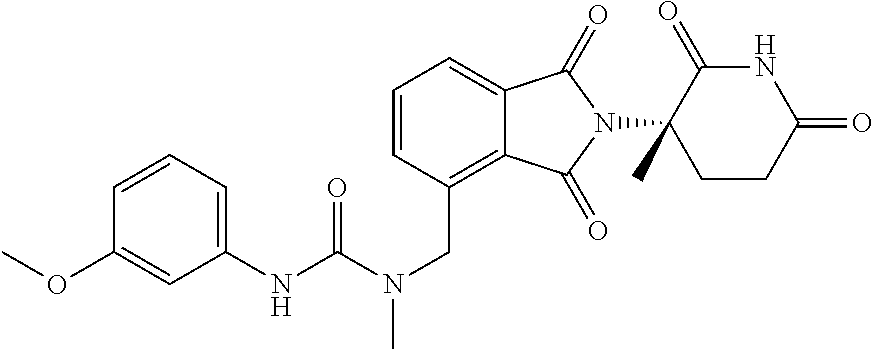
C1=CC=C2C(=C1CN(C)C(NC1=CC=CC(OC)=C1)=O)C(=O)N(C1(C)CCC(=O)NC1=O)C2=O
